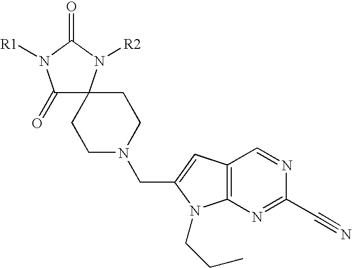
C1(=O)C2(N([R2])C(=O)N1[R1])CCN(CC1=CC3=C(N1CCC)N=C(C#N)N=C3)CC2
